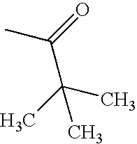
C(C(C)(C)C)(=O)C
